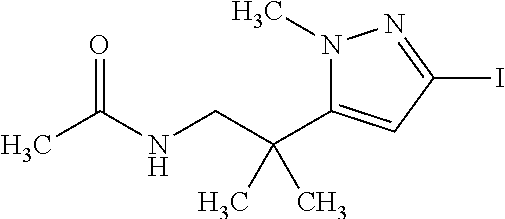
N1(C)C(C(CNC(C)=O)(C)C)=CC(I)=N1
